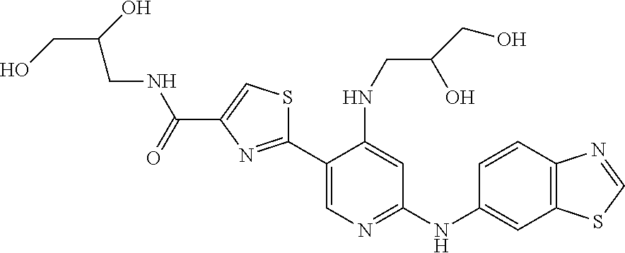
C12=C(C=CC(NC3=NC=C(C4=NC(C(=O)NCC(CO)O)=CS4)C(NCC(O)CO)=C3)=C1)N=CS2
